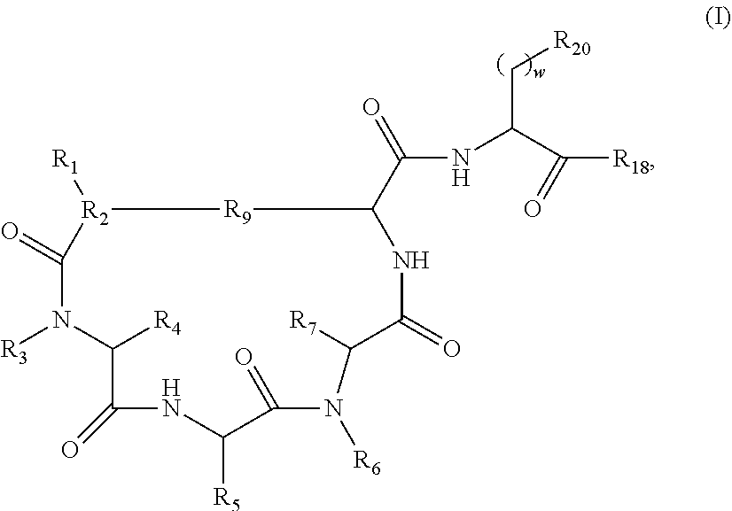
C(NC(C1NC(=O)C([R7])N([R6])C(=O)C([R5])NC(=O)C([R4])N([R3])C(=O)[R2]([R1])[R9]1)=O)(C([R18])=O)C[R20]
